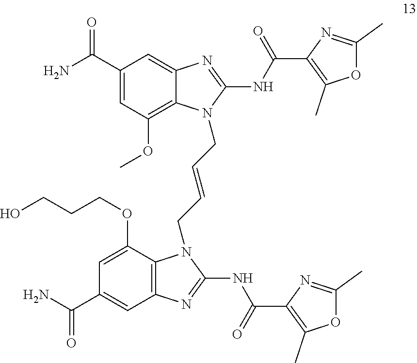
C1(C(N)=O)=CC(OC)=C2C(=C1)N=C(NC(C1=C(C)OC(C)=N1)=O)N2CC=CCN1C2=C(C=C(C(N)=O)C=C2OCCCO)N=C1NC(C1=C(C)OC(C)=N1)=O
